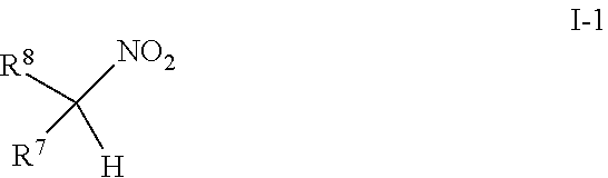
C([R8])([NO2])([H])[R7]
